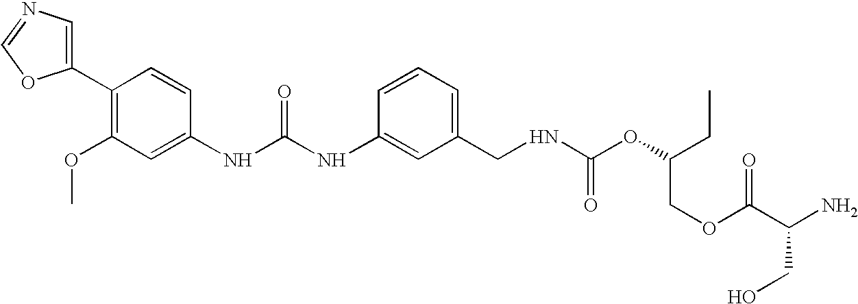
C1(C2=C(OC)C=C(NC(NC3=CC(CNC(OC(CC)COC(C(N)CO)=O)=O)=CC=C3)=O)C=C2)=CN=CO1
